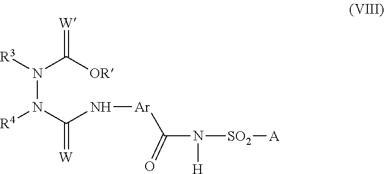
N(N([R4])C(N[Ar]C(N([H])[SO2][A])=O)=[W])([R3])C(=[W])[OR]
